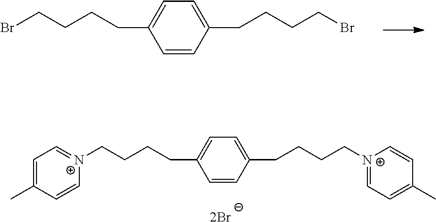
C1=CC(CCCCBr)=CC=C1CCCCBr.C1=CC(CCCC[N+]2=CC=C(C)C=C2)=CC=C1CCCC[N+]1=CC=C(C)C=C1.[2Br]
